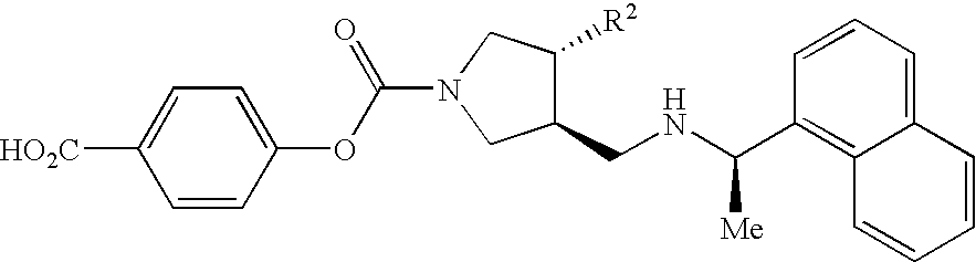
C(=O)(N1CC(CNC(C2=C3C(=CC=C2)C=CC=C3)[Me])C([R2])C1)OC1=CC=C([HO2C])C=C1
